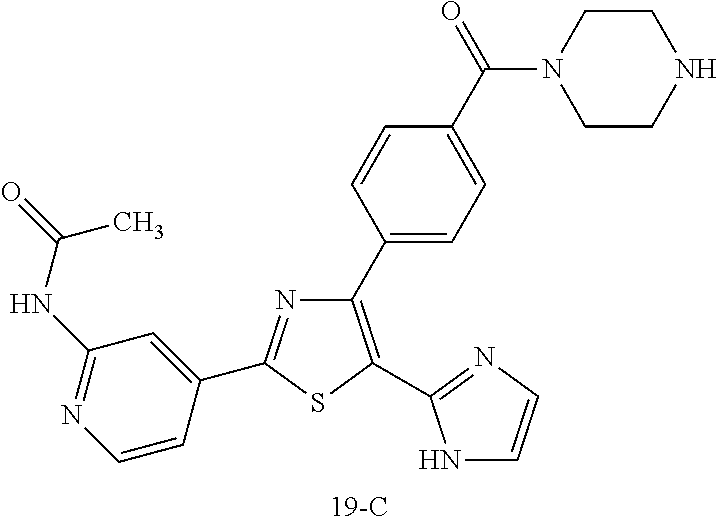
C1(C2=CC=C(C(=O)N3CCNCC3)C=C2)=C(C2=NC=CN2)SC(C2=CC(NC(=O)C)=NC=C2)=N1
